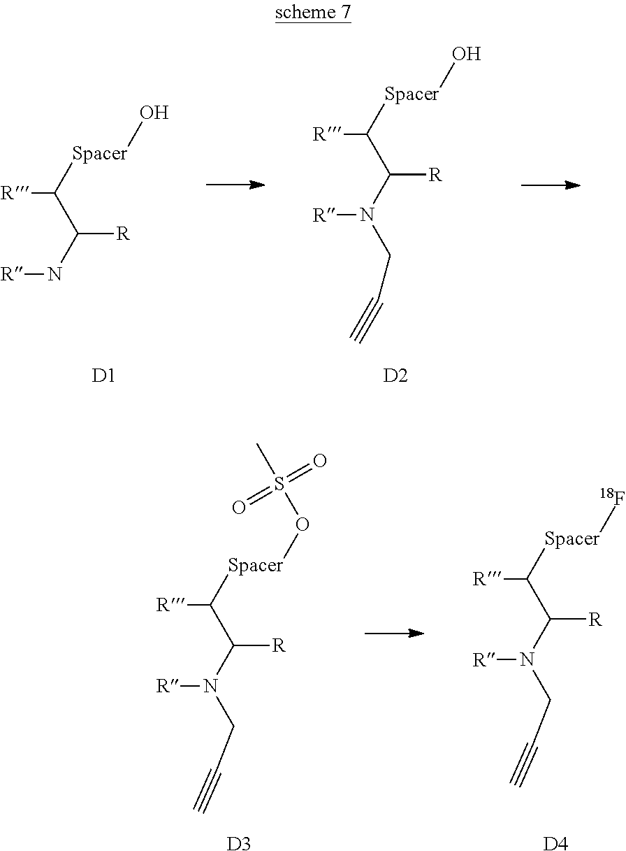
[R]C([Spacer]O)C(N[R])[R].[R]C([Spacer]O)C(N([R])CC#C)[R].[D2].[D1].[R]C([Spacer]OS(C)(=O)=O)C(N([R])CC#C)[R].[D3].[R]C([Spacer][18F])C(N([R])CC#C)[R].[D4]
